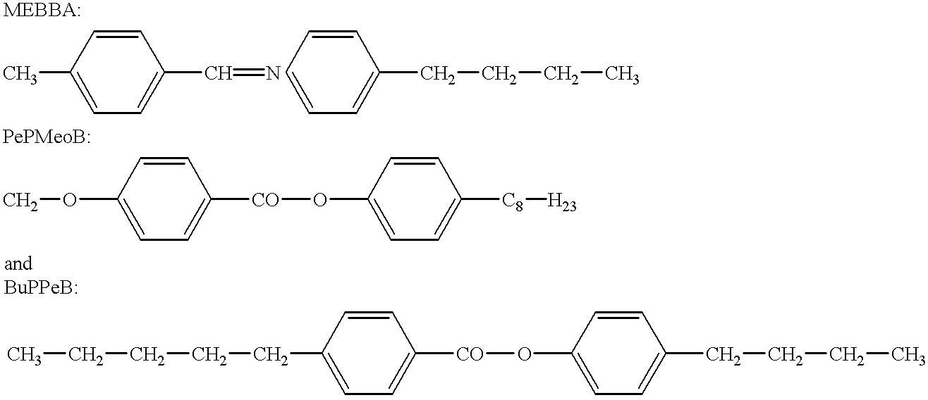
CC1=CC=C(C=N)C=C1.C1=CC=CC(CCCC)=C1.COC1=CC=C([CO]OC2=CC=C([C8][H23])C=C2)C=C1.CCCCCC1=CC=C([CO]OC2=CC=C(CCCC)C=C2)C=C1
